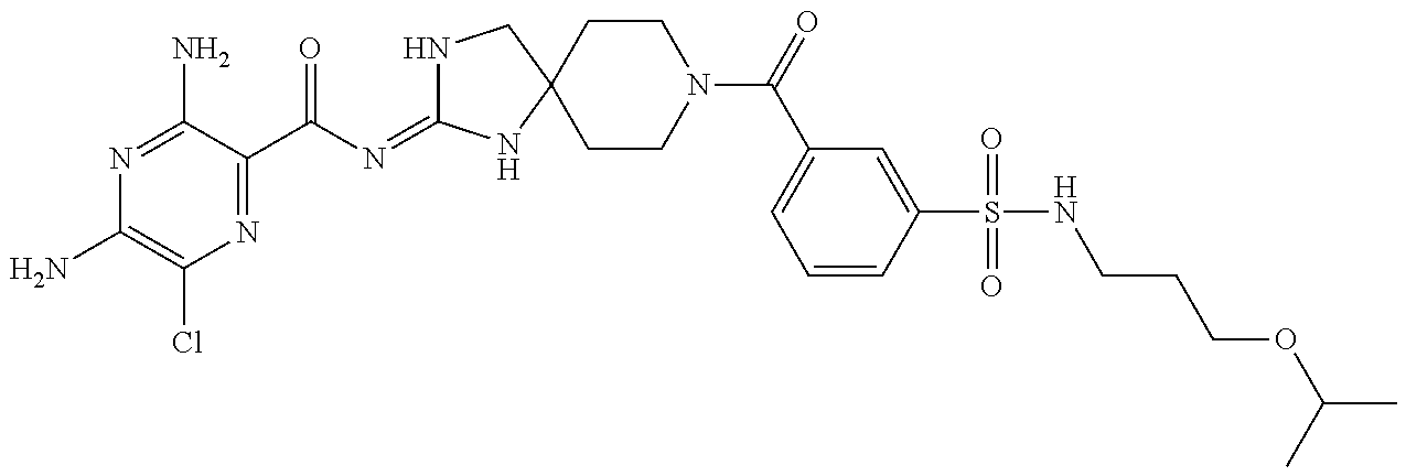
N1=C(N)C(C(N=C2NCC3(N2)CCN(C(=O)C2=CC=CC(S(=O)(=O)NCCCOC(C)C)=C2)CC3)=O)=NC(Cl)=C1N
